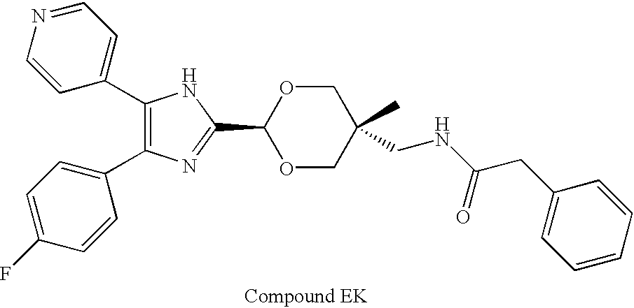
C1(C2=CC=NC=C2)=C(C2=CC=C(F)C=C2)N=C(C2OCC(CNC(CC3=CC=CC=C3)=O)(C)CO2)N1
